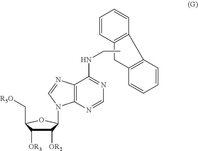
C1([OR2])C([OR3])C(C[R5O])OC1N1C2=C(C(NCC)=NC=N2)N=C1.C12=C(CC3=C1C=CC=C3)C=CC=C2
